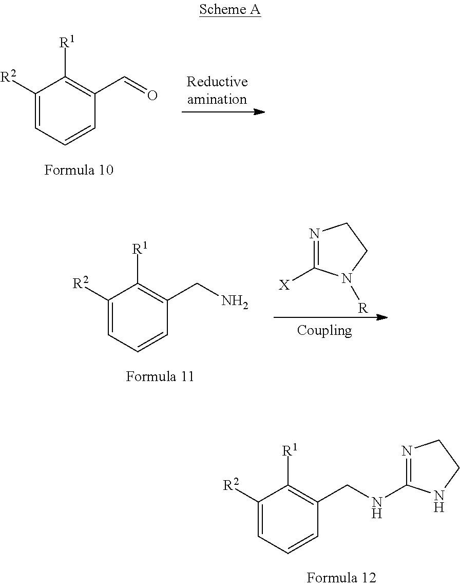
C1([R2])=CC=CC(CNC2=NCCN2)=C1[R1].C1([R2])=CC=CC(C=O)=C1[R1].C1([R2])=CC=CC(CN)=C1[R1].N1=C([X])N([R])CC1
